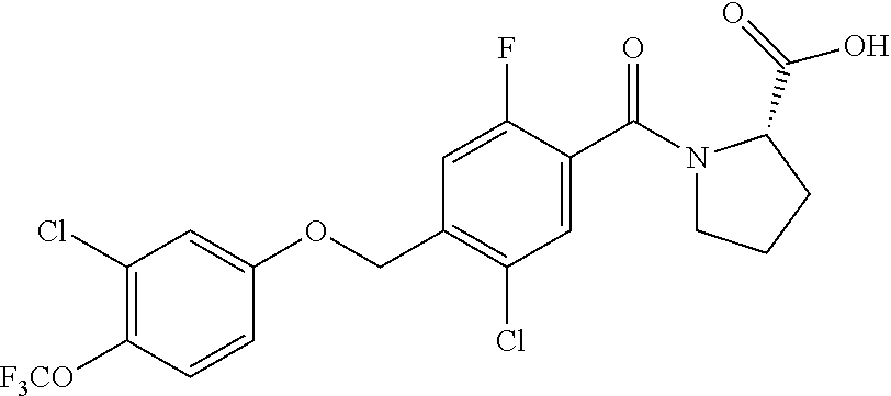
O(CC1=C(Cl)C=C(C(=O)N2CCCC2C(O)=O)C(F)=C1)C1=CC(Cl)=C([F3CO])C=C1
